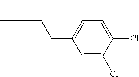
CC(CCC1=CC=C(Cl)C(Cl)=C1)(C)C
